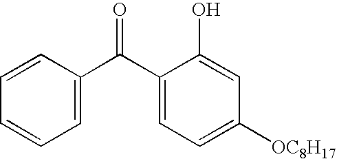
C1=C(C(C2=CC=C([OC8H17])C=C2O)=O)C=CC=C1
